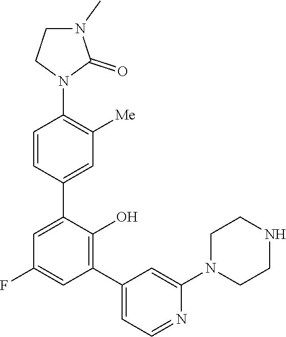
C1=C(C2=CC([Me])=C(N3C(=O)N(C)CC3)C=C2)C(O)=C(C2=CC=NC(N3CCNCC3)=C2)C=C1F
